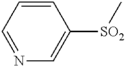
C1=NC=C([SO2]C)C=C1
